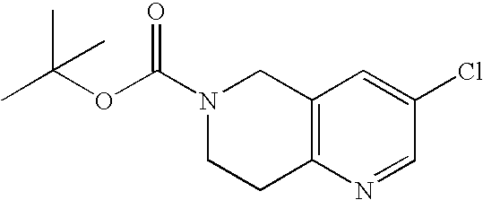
N1(C(OC(C)(C)C)=O)CCC2=C(C1)C=C(Cl)C=N2
